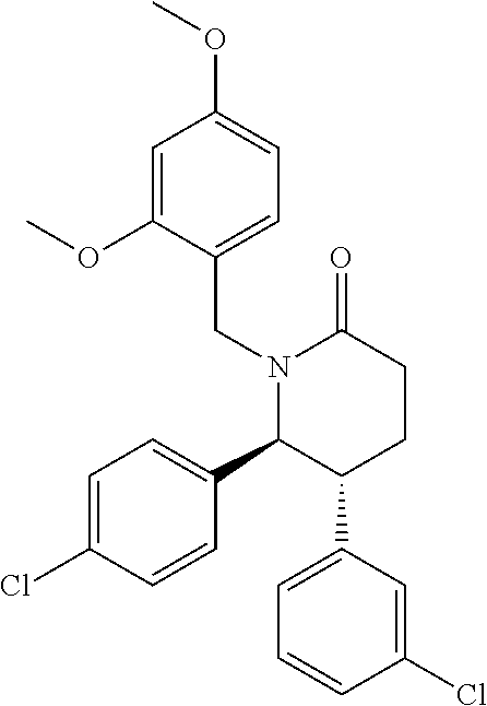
C1=C(Cl)C=CC(C2C(C3=CC=CC(Cl)=C3)CCC(=O)N2CC2=CC=C(OC)C=C2OC)=C1
